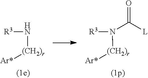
[R3]N([(CH2)r][Ar*])C([L])=O.[R3]N[(CH2)r][Ar*]
